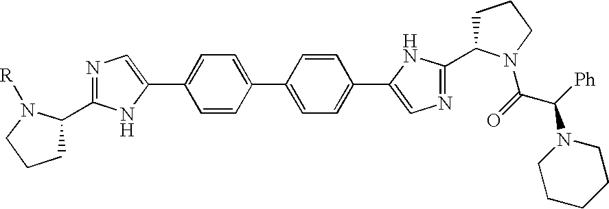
C1=CC(C2=CC=C(C3=CN=C(C4CCCN4C(C([Ph])N4CCCCC4)=O)N3)C=C2)=CC=C1C1=CN=C(C2CCCN2[R])N1
